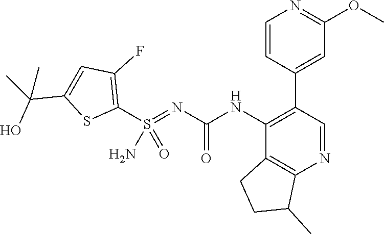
C1(C2=CC(OC)=NC=C2)=C(NC(N=S(C2=C(F)C=C(C(O)(C)C)S2)(=O)N)=O)C2=C(N=C1)C(C)CC2
